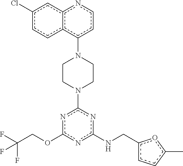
n1c(OCC(F)(F)F)nc(NCc2ccc(C)o2)nc1N1CCN(c2ccnc3c2ccc(Cl)c3)CC1
